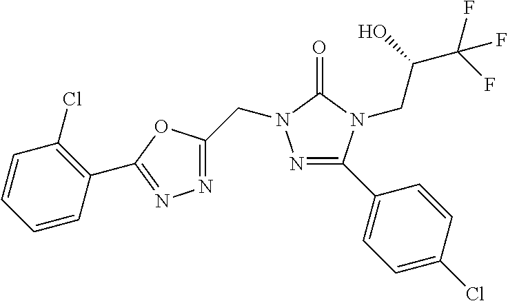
N1=C(C2=CC=C(Cl)C=C2)N(CC(C(F)(F)F)O)C(=O)N1CC1=NN=C(C2=C(Cl)C=CC=C2)O1
